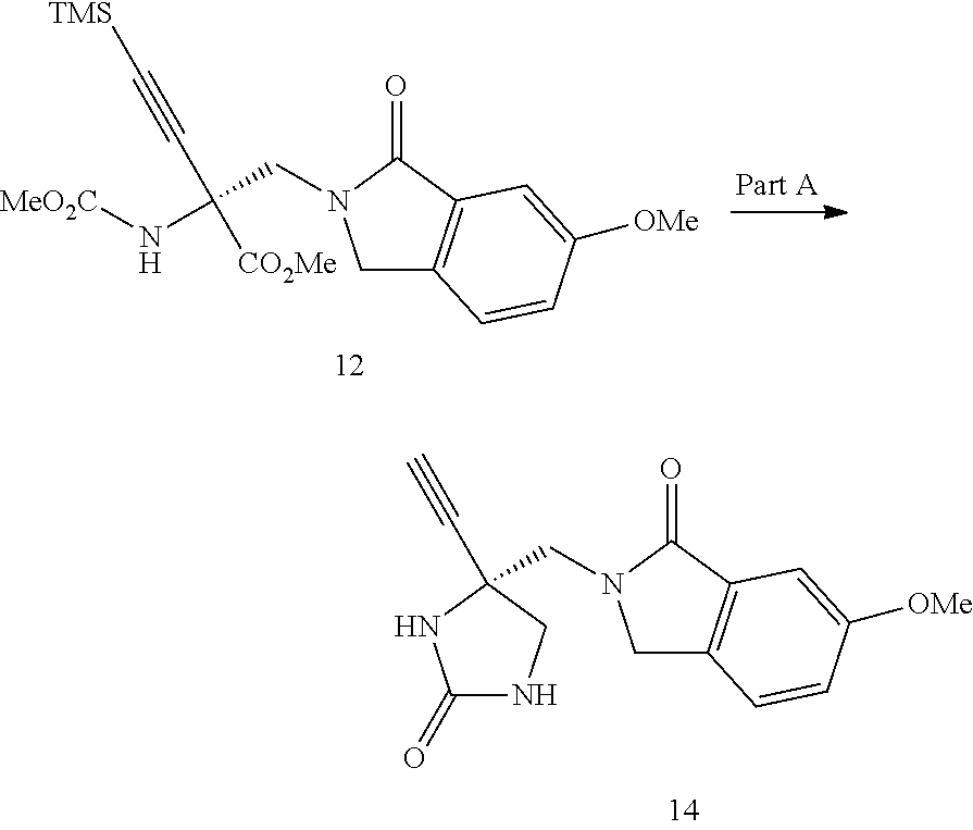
C1C2=C(C(=O)N1CC(N[MeO2C])(C#C[TMS])[CO2Me])C=C([OMe])C=C2.C1C2=C(C(=O)N1CC1(C#C)CNC(=O)N1)C=C([OMe])C=C2
